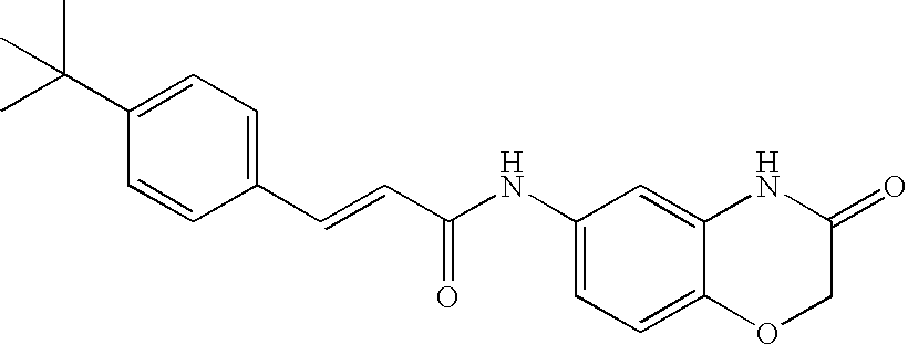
CC(C1=CC=C(C=CC(NC2=CC=C3C(=C2)NC(=O)CO3)=O)C=C1)(C)C
